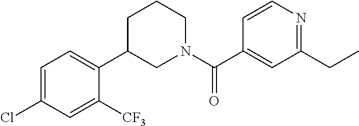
C1=CN=C(CC)C=C1C(N1CCCC(C2=CC=C(Cl)C=C2[CF3])C1)=O
